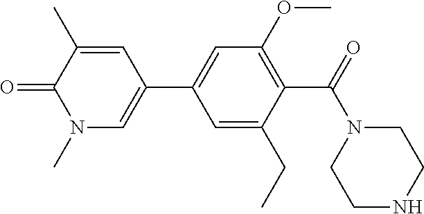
O=C1C(C)=CC(C2=CC(OC)=C(C(N3CCNCC3)=O)C(CC)=C2)=CN1C
